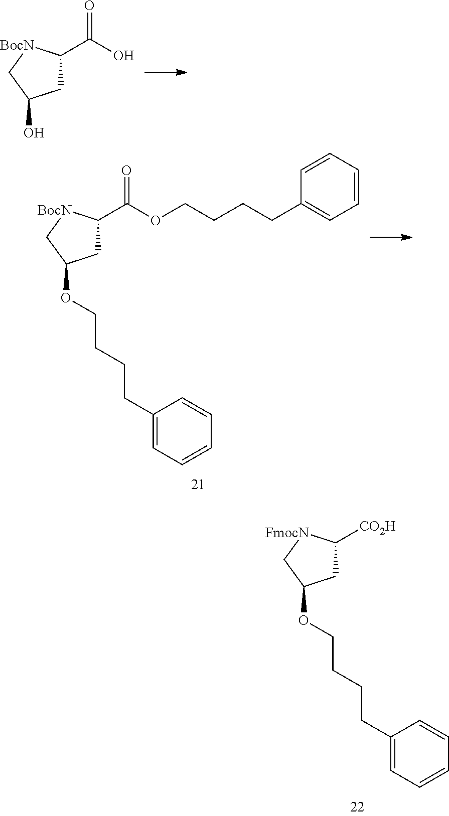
C1C(C(O)=O)[BocN]CC1O.C1C(C(OCCCCC2=CC=CC=C2)=O)[BocN]CC1OCCCCC1=CC=CC=C1.C1C([CO2H])[FmocN]CC1OCCCCC1=CC=CC=C1
